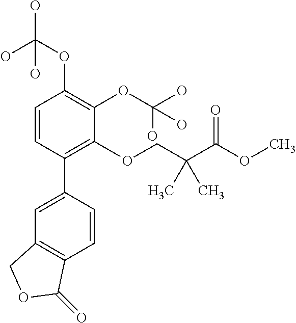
C1=CC(C2=CC3=C(C=C2)C(=O)OC3)=C(OCC(C(OC)=O)(C)C)C(OC(O)(O)O)=C1OC(O)(O)O
